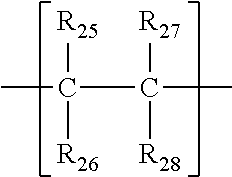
[R25]C([R26])(C(C)([R27])[R28])C
